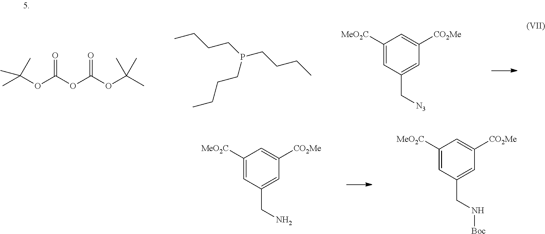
C1([MeO2C])=CC(C[N3])=CC([CO2Me])=C1.CC(OC(OC(OC(C)(C)C)=O)=O)(C)C.CCCCP(CCCC)CCCC.C1([MeO2C])=CC(CN)=CC([CO2Me])=C1.C1([MeO2C])=CC(CN[Boc])=CC([CO2Me])=C1
